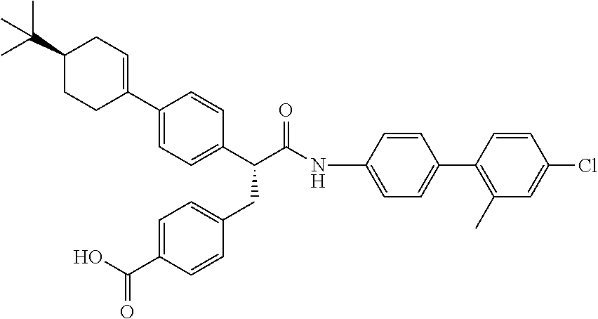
C1(C(C(NC2=CC=C(C3=C(C)C=C(Cl)C=C3)C=C2)=O)CC2=CC=C(C(O)=O)C=C2)=CC=C(C2=CCC(C(C)(C)C)CC2)C=C1
